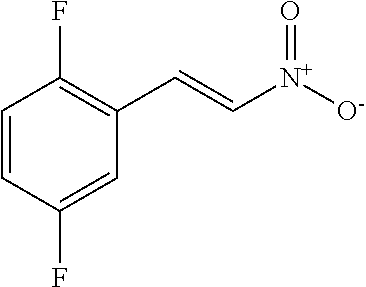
C1=CC(F)=CC(C=C[N+]([O-])=O)=C1F
